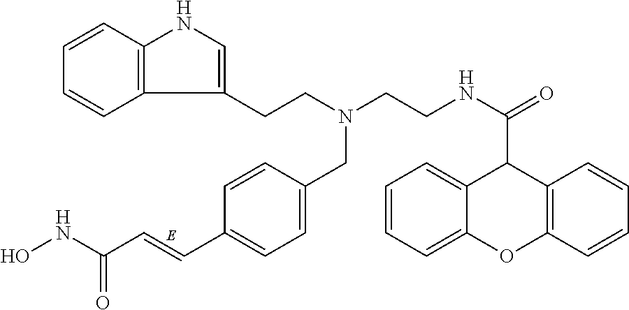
C12=C(C=CC=C1)NC=C2CCN(CC1=CC=C(C=CC(=O)NO)C=C1)CCNC(C1C2=CC=CC=C2OC2=C1C=CC=C2)=O
